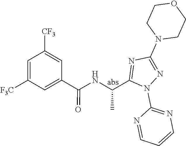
C1=C([F3C])C=C(C(NC(C2=NC(N3CCOCC3)=NN2C2=NC=CC=N2)C)=O)C=C1[CF3]
